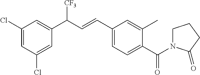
C1(Cl)=CC(Cl)=CC(C(C=CC2=CC=C(C(N3CCCC3=O)=O)C(C)=C2)[CF3])=C1
